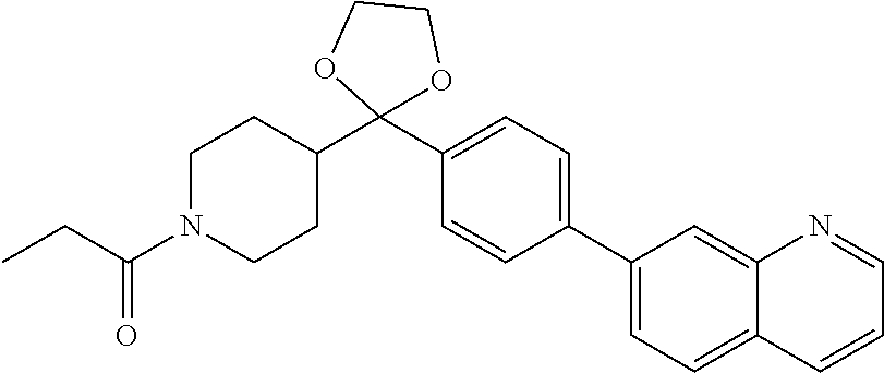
C1=C(C2=CC=C(C3(C4CCN(C(CC)=O)CC4)OCCO3)C=C2)C=C2N=CC=CC2=C1
